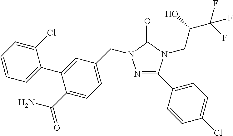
N1=C(C2=CC=C(Cl)C=C2)N(CC(C(F)(F)F)O)C(=O)N1CC1=CC=C(C(N)=O)C(C2=CC=CC=C2Cl)=C1
